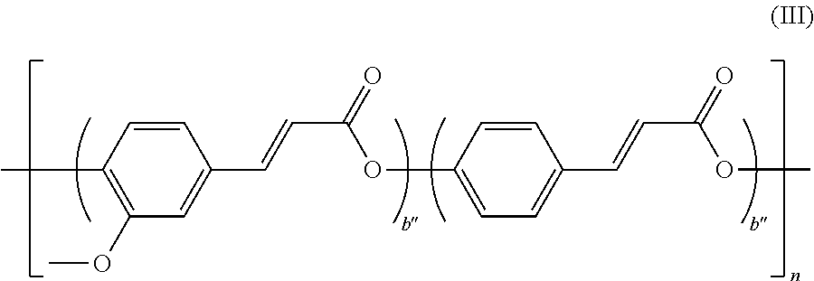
C1=CC(C)=C(OC)C=C1C=CC(OC1=CC=C(C=CC(=O)OC)C=C1)=O
